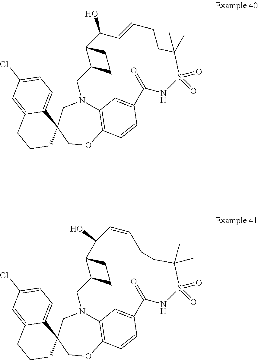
C12=C3OCC4(CN1CC1C(C(O)C=CCCC(C)(C)S(=O)(=O)NC(=O)C(=C2)C=C3)CC1)C1=CC=C(Cl)C=C1CCC4.C12=C3OCC4(CN1CC1C(CC1)C(O)C=CCCC(C)(C)S(=O)(=O)NC(=O)C(=C2)C=C3)C1=CC=C(Cl)C=C1CCC4
